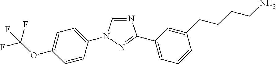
N1=CN(C2=CC=C(OC(F)(F)F)C=C2)N=C1C1=CC=CC(CCCCN)=C1
